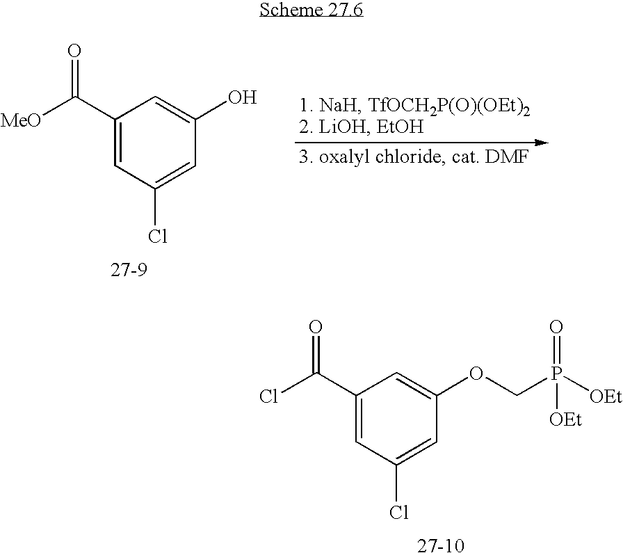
C1(C(Cl)=O)=CC(Cl)=CC(OCP([OEt])(=O)[OEt])=C1.[27-10].C1(C([MeO])=O)=CC(Cl)=CC(O)=C1.[27-9]
